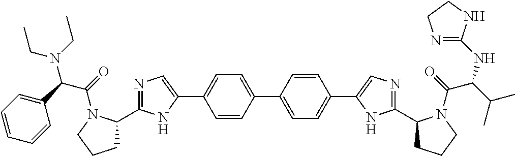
C1=CC(C2=CC=C(C3=CN=C(C4CCCN4C(=O)C(C4=CC=CC=C4)N(CC)CC)N3)C=C2)=CC=C1C1=CN=C(C2CCCN2C(=O)C(C(C)C)NC2=NCCN2)N1
